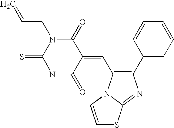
C1=CC(C2=C(C=C3C(=O)N(CC=C)C(=S)NC3=O)N3C(=N2)SC=C3)=CC=C1
